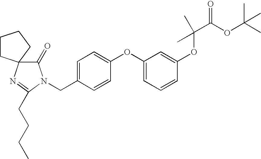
C1=C(CN2C(=O)C3(N=C2CCCC)CCCC3)C=CC(OC2=CC=CC(OC(C(=O)OC(C)(C)C)(C)C)=C2)=C1
